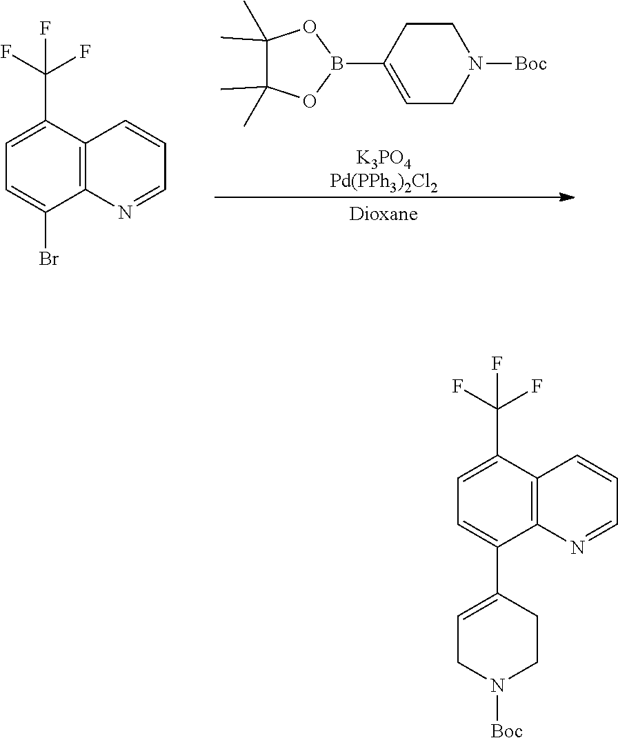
C1=C(C(F)(F)F)C2=C(C(Br)=C1)N=CC=C2.C1(C)(C)C(C)(C)OB(C2=CCN([Boc])CC2)O1.C1=C(C(F)(F)F)C2=C(C(C3=CCN([Boc])CC3)=C1)N=CC=C2
